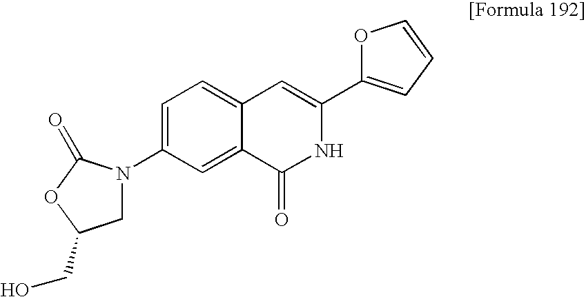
C1=C(N2CC(CO)OC2=O)C=C2C(=C1)C=C(C1=CC=CO1)NC2=O
